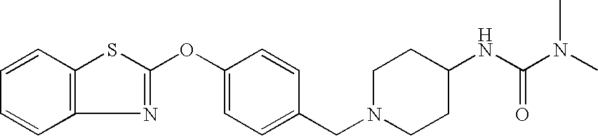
C12=C(C=CC=C1)SC(OC1=CC=C(CN3CCC(NC(N(C)C)=O)CC3)C=C1)=N2
